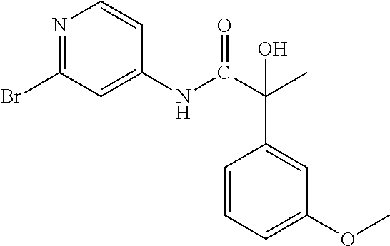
N1=C(Br)C=C(NC(C(C)(C2=CC(OC)=CC=C2)O)=O)C=C1
